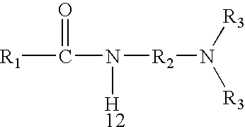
[R1]C(N([R2]N([R3])[R3])[H12])=O
